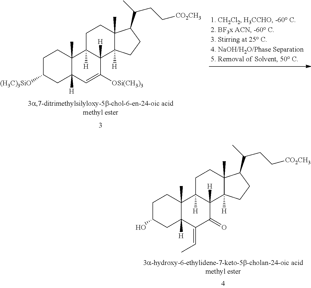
C1C(O)CC2([H])C(C)(C1)C1([H])C([H])(C(=O)C2=CC)C2([H])C(C)(CC1)C(C(C)CC[CO2CH3])CC2.C1C([(H3C)3SiO])CC2([H])C(C)(C1)C1([H])C([H])(C([OSi(CH3)3])=C2)C2([H])C(C)(CC1)C(C(C)CC[CO2CH3])CC2
